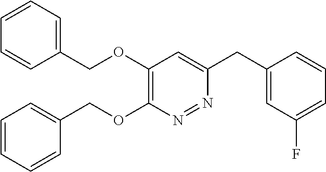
C1(OCC2=CC=CC=C2)=C(OCC2=CC=CC=C2)N=NC(CC2=CC(F)=CC=C2)=C1
